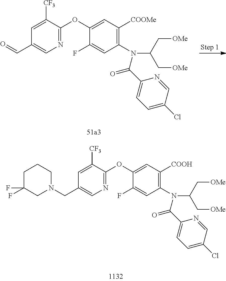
C1(N(C(C[OMe])C[OMe])C(C2=CC=C(Cl)C=N2)=O)=C([COOMe])C=C(OC2=NC=C(C=O)C=C2[CF3])C(F)=C1.C1(N(C(C[OMe])C[OMe])C(C2=CC=C(Cl)C=N2)=O)=C([COOH])C=C(OC2=NC=C(CN3CCCC(F)(F)C3)C=C2[CF3])C(F)=C1
